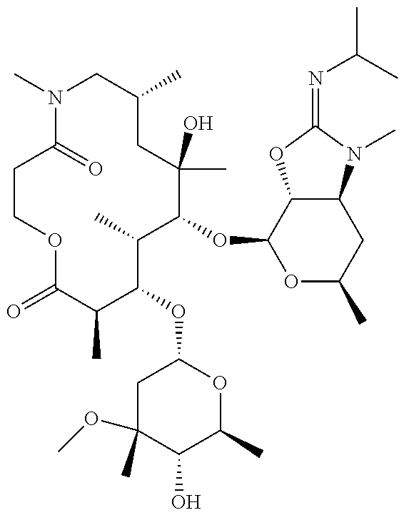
C1CC(=O)N(C)CC(C)CC(C)(O)C(OC2OC(C)CC3C2OC(=NC(C)C)N3C)C(C)C(OC2CC(OC)(C)C(O)C(C)O2)C(C)C(=O)O1
